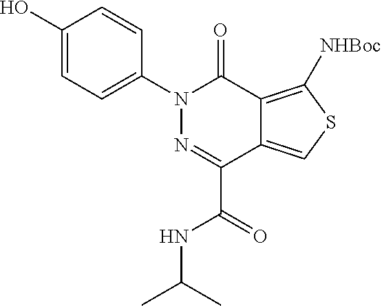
C1(O)=CC=C(N2N=C(C(=O)NC(C)C)C3=CSC([NHBoc])=C3C2=O)C=C1
